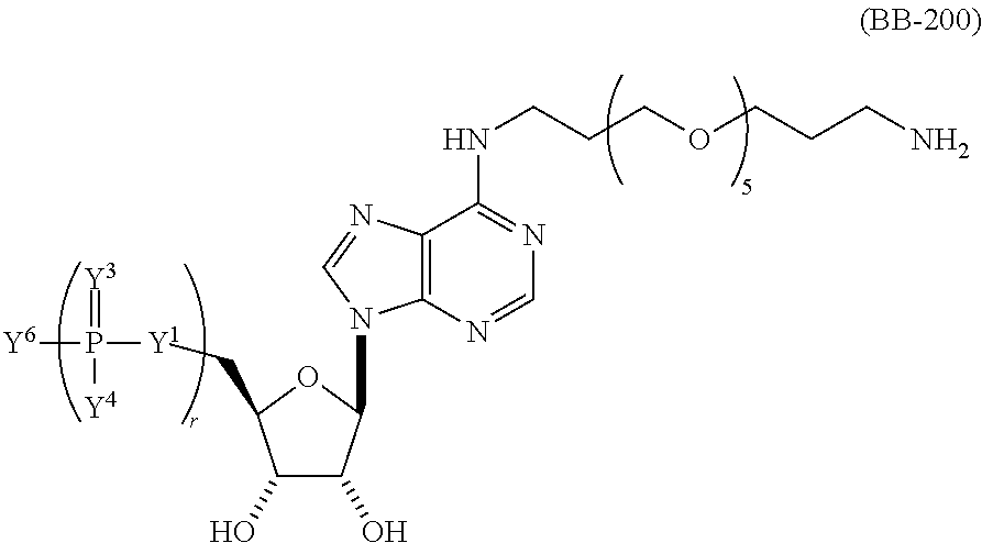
C1(O)C(O)C(N2C3=C(C(NCCCOCCCN)=NC=N3)N=C2)OC1C[Y1]P(=[Y3])([Y4])[Y6]
